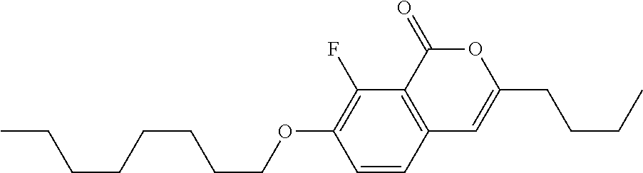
C1=CC2=C(C(F)=C1OCCCCCCCC)C(=O)OC(CCCC)=C2
